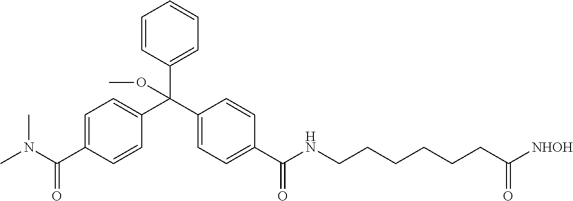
C1(C(N(C)C)=O)=CC=C(C(C2=CC=C(C(NCCCCCCC([NHOH])=O)=O)C=C2)(C2=CC=CC=C2)OC)C=C1
